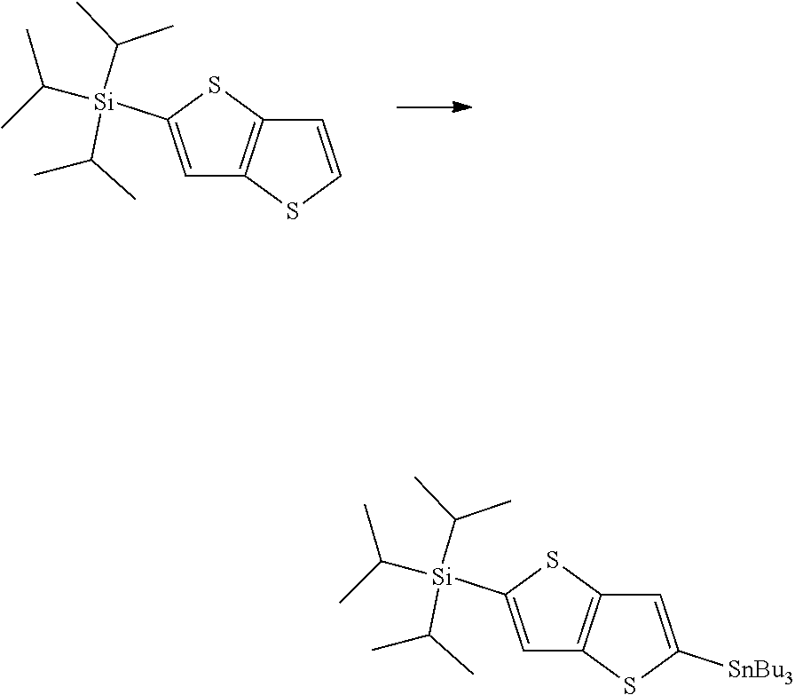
C1=C([Si](C(C)C)(C(C)C)C(C)C)SC2=C1SC=C2.C1=C([Si](C(C)C)(C(C)C)C(C)C)SC2=C1SC([SnBu3])=C2
